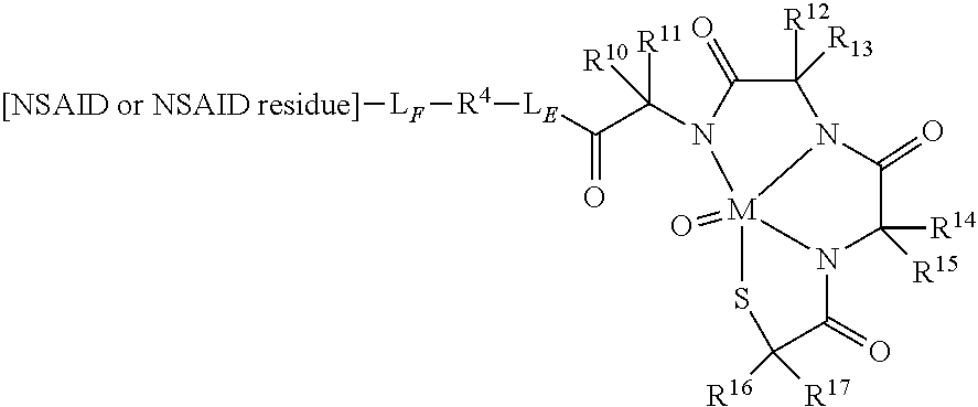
C1([R12])([R13])C(=O)N(C([R11])(C(=O)[LE][R4][LF][[NSAID or NSAID residue]])[R10])[M]23(=O)N1C(=O)C([R15])([R14])N2C(=O)C([R16])([R17])S3
